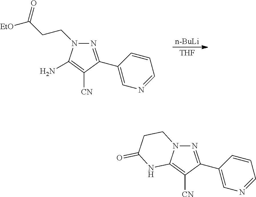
[n-BuLi].[THF].N1=C(C2=CN=CC=C2)C([CN])=C(N)N1CCC([EtO])=O.N1=C(C2=CN=CC=C2)C([CN])=C2N1CCC(=O)N2
